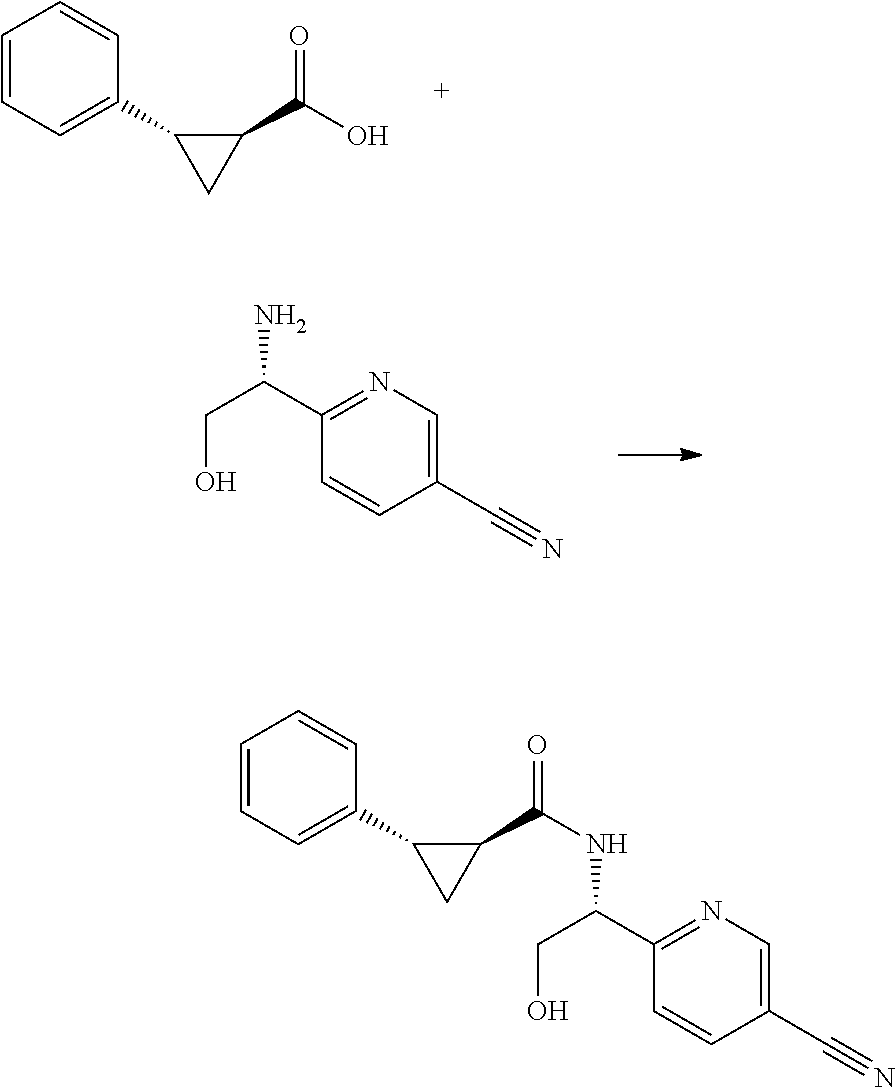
C1=CC=C(C2CC2C(O)=O)C=C1.C1(C(CO)N)=NC=C(C#N)C=C1.C1=CC=C(C2CC2C(NC(CO)C2=NC=C(C#N)C=C2)=O)C=C1
